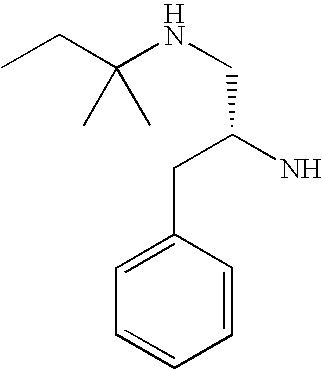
N(CC(N)CC1=CC=CC=C1)C(CC)(C)C
